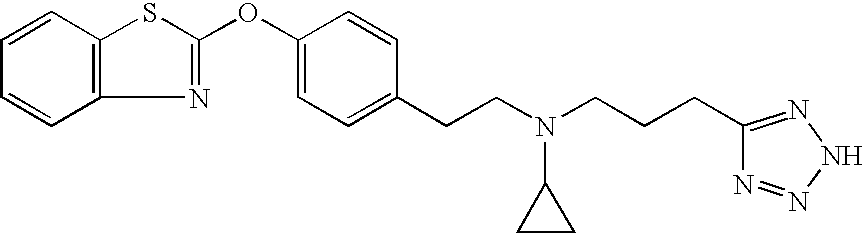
C1=CC2=C(C=C1)N=C(OC1=CC=C(CCN(CCCC3=NNN=N3)C3CC3)C=C1)S2
